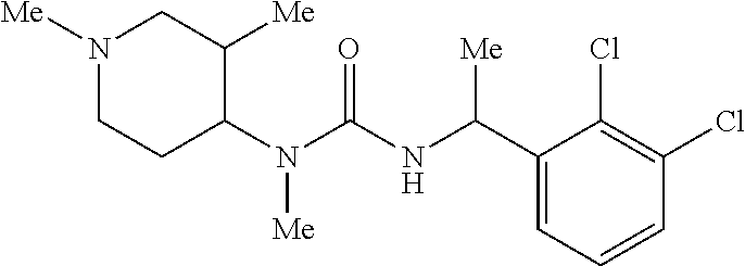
N1([Me])CCC(N(C(=O)NC(C2=CC=CC(Cl)=C2Cl)[Me])[Me])C([Me])C1
